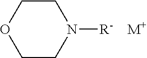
C1COCCN1[R-].[M+]
